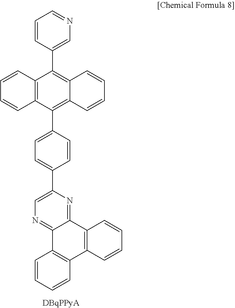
C1=CC2=C(C=C1)C(C1=CC=C(C3=CN=C4C(=N3)C3=C(C5=C4C=CC=C5)C=CC=C3)C=C1)=C1C(=C2C2=CN=CC=C2)C=CC=C1
